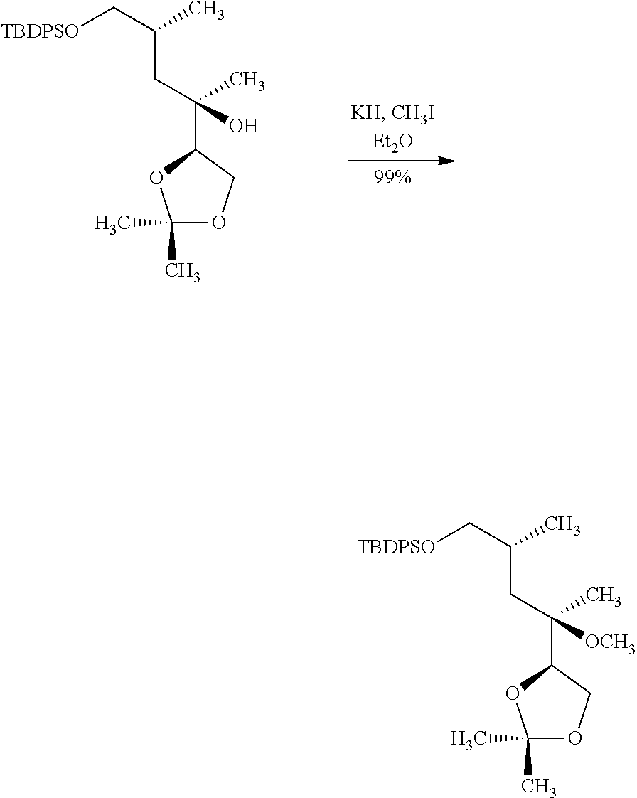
C1(C)(C)OCC(C(CC(C[TBDPSO])C)(C)O)O1.C1(C)(C)OCC(C(CC(C[TBDPSO])C)(C)[OCH3])O1
